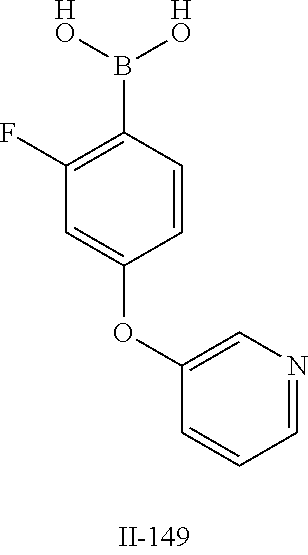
B(C1=C(F)C=C(OC2=CN=CC=C2)C=C1)([HO])[HO]
